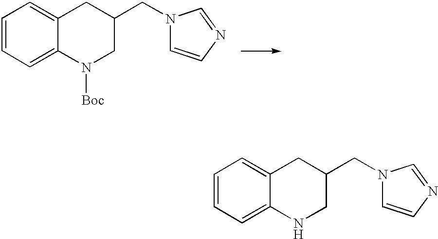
C1=CC=C2C(=C1)CC(CN1C=CN=C1)CN2[Boc].C1=CC=C2C(=C1)CC(CN1C=CN=C1)CN2
